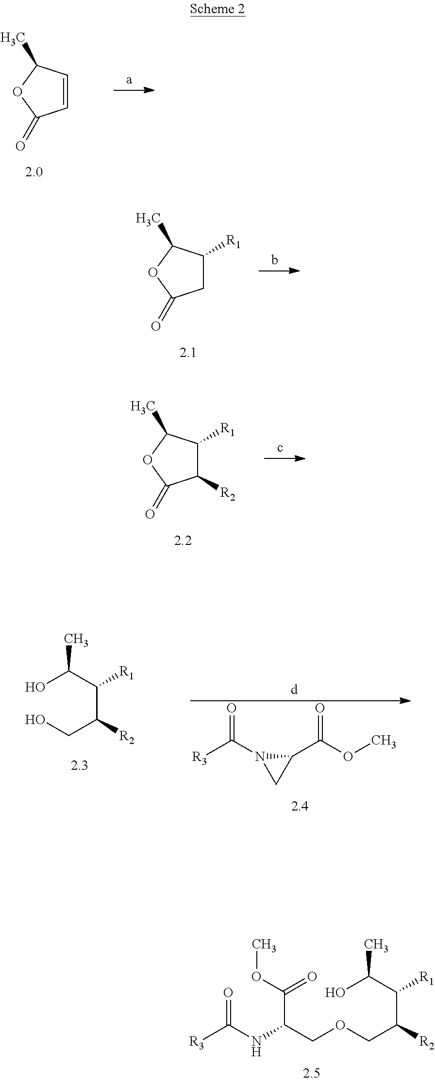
C1=CC(C)OC1=O.C1C([R1])C(C)OC1=O.C1([R2])C([R1])C(C)OC1=O.OC(C(C(CO)[R2])[R1])C.[R3]C(N1C(C(OC)=O)C1)=O.O=C(NC(C(OC)=O)COCC(C(C(O)C)[R1])[R2])[R3]
